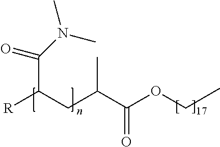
[R]C(CC(C(OCC)=O)C)C(=O)N(C)C
